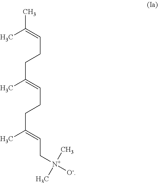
CC(=CCCC(C)=CCCC(C)=CC[N+](C)(C)[O-])C
